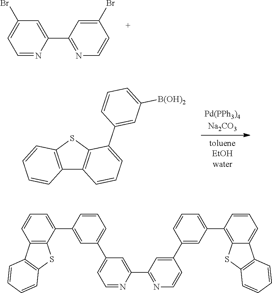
C1=NC(C2=NC=CC(Br)=C2)=CC(Br)=C1.C12=C(SC3=C1C=CC=C3C1=CC([B(OH)2])=CC=C1)C=CC=C2.C1=NC(C2=NC=CC(C3=CC(C4=C5C(=CC=C4)C4=C(S5)C=CC=C4)=CC=C3)=C2)=CC(C2=CC=CC(C3=CC=CC4=C3SC3=C4C=CC=C3)=C2)=C1
